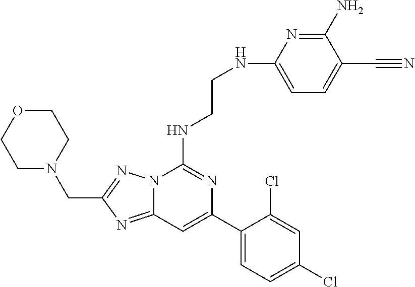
C12=NC(CN3CCOCC3)=NN1C(NCCNC1=CC=C(C#N)C(N)=N1)=NC(C1=CC=C(Cl)C=C1Cl)=C2
